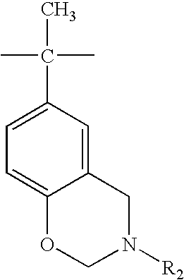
CC(C)(C)C1=CC=C2C(=C1)CN([R2])CO2
